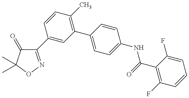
C1(C2=CC(C3=CC=C(NC(=O)C4=C(F)C=CC=C4F)C=C3)=C(C)C=C2)=NOC(C)(C)C1=O
